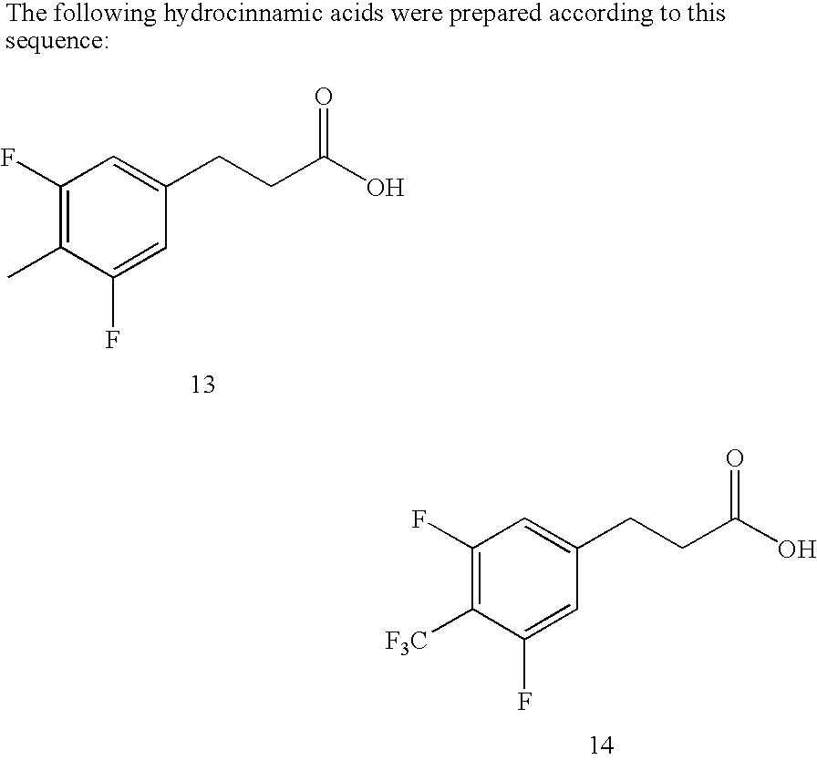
C1(F)=C([F3C])C(F)=CC(CCC(O)=O)=C1.C1(F)=C(C)C(F)=CC(CCC(O)=O)=C1
